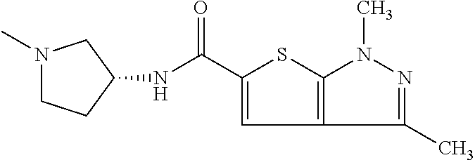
N1(C)CCC(NC(C2=CC3=C(S2)N(C)N=C3C)=O)C1
